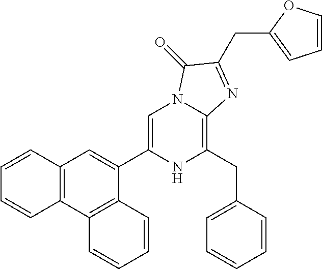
C1=C(C2=CC3=C(C4=C2C=CC=C4)C=CC=C3)NC(CC2=CC=CC=C2)=C2N1C(=O)C(CC1=CC=CO1)=N2
